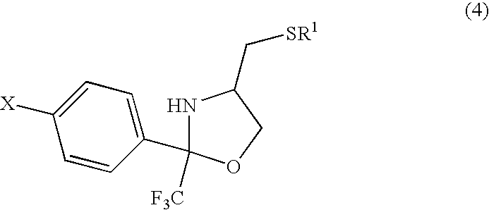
N1C(C2=CC=C([X])C=C2)([F3C])OCC1C[SR1]
